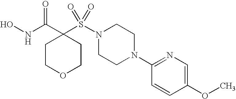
ONC(C1(S(N2CCN(C3=NC=C(OC)C=C3)CC2)(=O)=O)CCOCC1)=O
